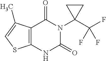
C12=C(NC(=O)N(C3(C(F)(F)F)CC3)C1=O)SC=C2C
